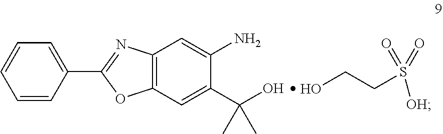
C1=CC(C2=NC3=C(O2)C=C(C(O)(C)C)C(N)=C3)=CC=C1.OCCS(=O)(=O)[OH]
